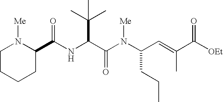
N(C(C(N(C(C=C(C([OEt])=O)C)CCC)[Me])=O)C(C)(C)C)C(=O)C1N([Me])CCCC1
